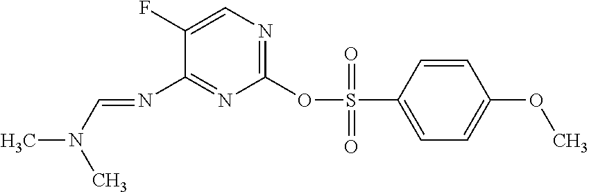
C1(F)=CN=C(OS(C2=CC=C(OC)C=C2)(=O)=O)N=C1N=CN(C)C
